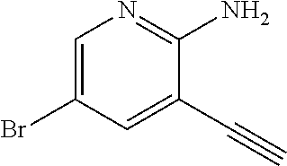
C1=C(Br)C=C(C#C)C(N)=N1
